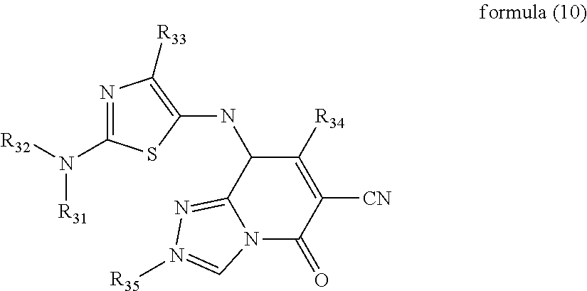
N12C(=O)C([CN])=C([R34])C(NC3=C([R33])N=C(N([R32])[R31])S3)C1=NN([R35])=C2
